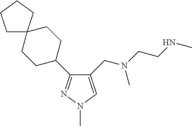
C1(CN(C)CCNC)=CN(C)N=C1C1CCC2(CC1)CCCC2
